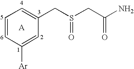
C1=CC([Ar])=CC(CS(CC(N)=O)=O)=C1.[A]
